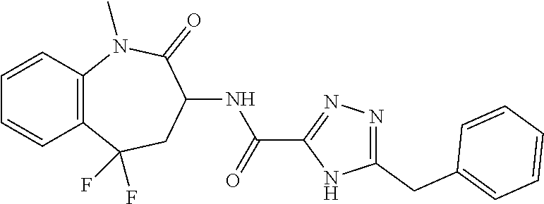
C12=C(N(C)C(=O)C(NC(C3=NN=C(CC4=CC=CC=C4)N3)=O)CC1(F)F)C=CC=C2
